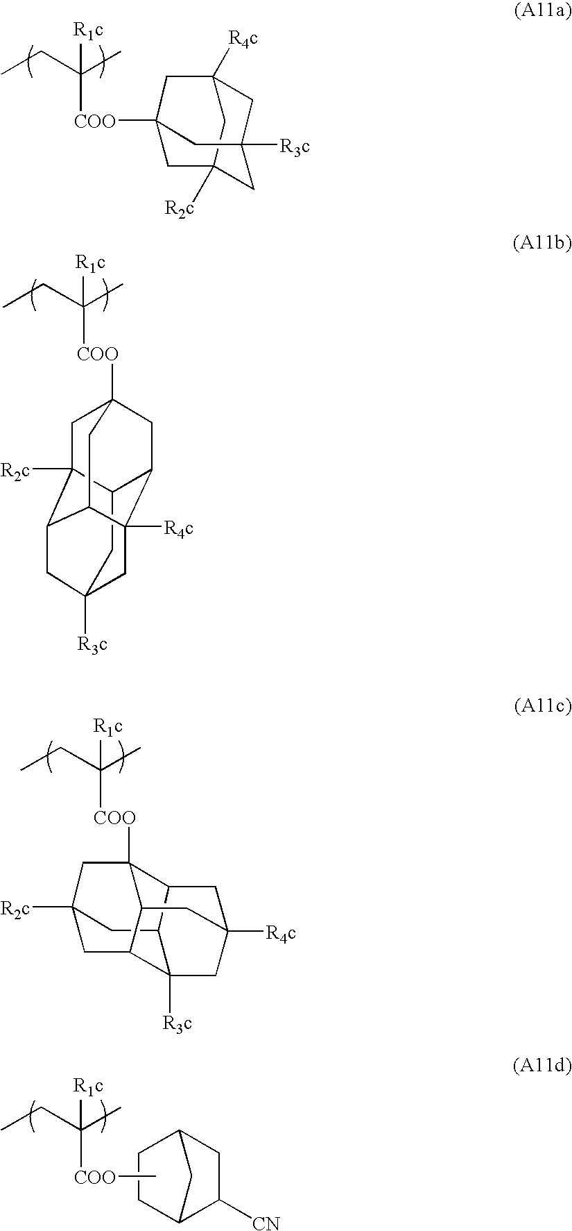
C12([COO]C(CC)(C)[R1c])CC3([R2c])CC([R3c])(CC([R4c])(C3)C1)C2.C12([R2c])CC3C4([R3c])C(C1)C1CC([R4c])(CC3C1([COO]C(CC)(C)[R1c])C2)C4.C12C([CN])CC(C1)CC2.C[COO]C(CC)(C)[R1c].C1C2([R2c])C3CC4([R3c])CC5([R4c])C(CC1([COO]C(CC)(C)[R1c])CC35)C2C4
